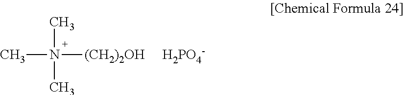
N(C)(C)([(CH2)2OH])C.[H2PO4-]
